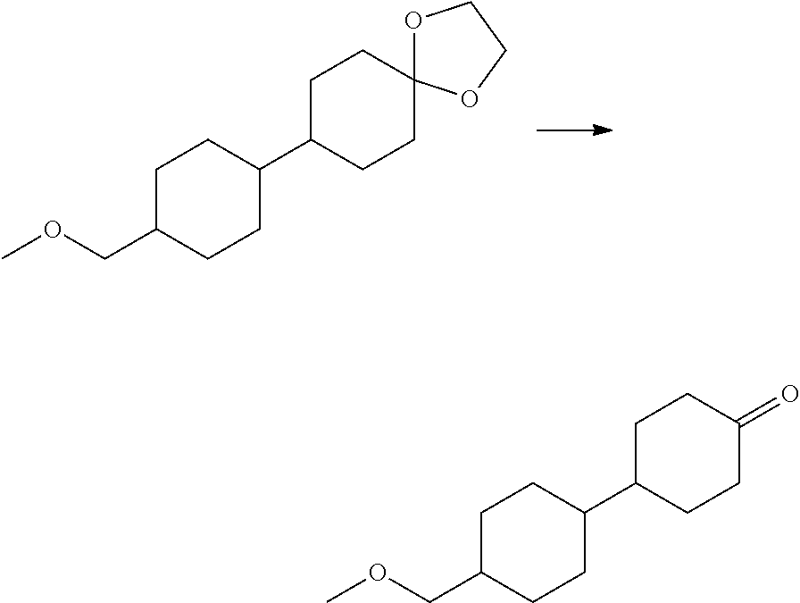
C1C(COC)CCC(C2CCC3(CC2)OCCO3)C1.C1C(COC)CCC(C2CCC(=O)CC2)C1
